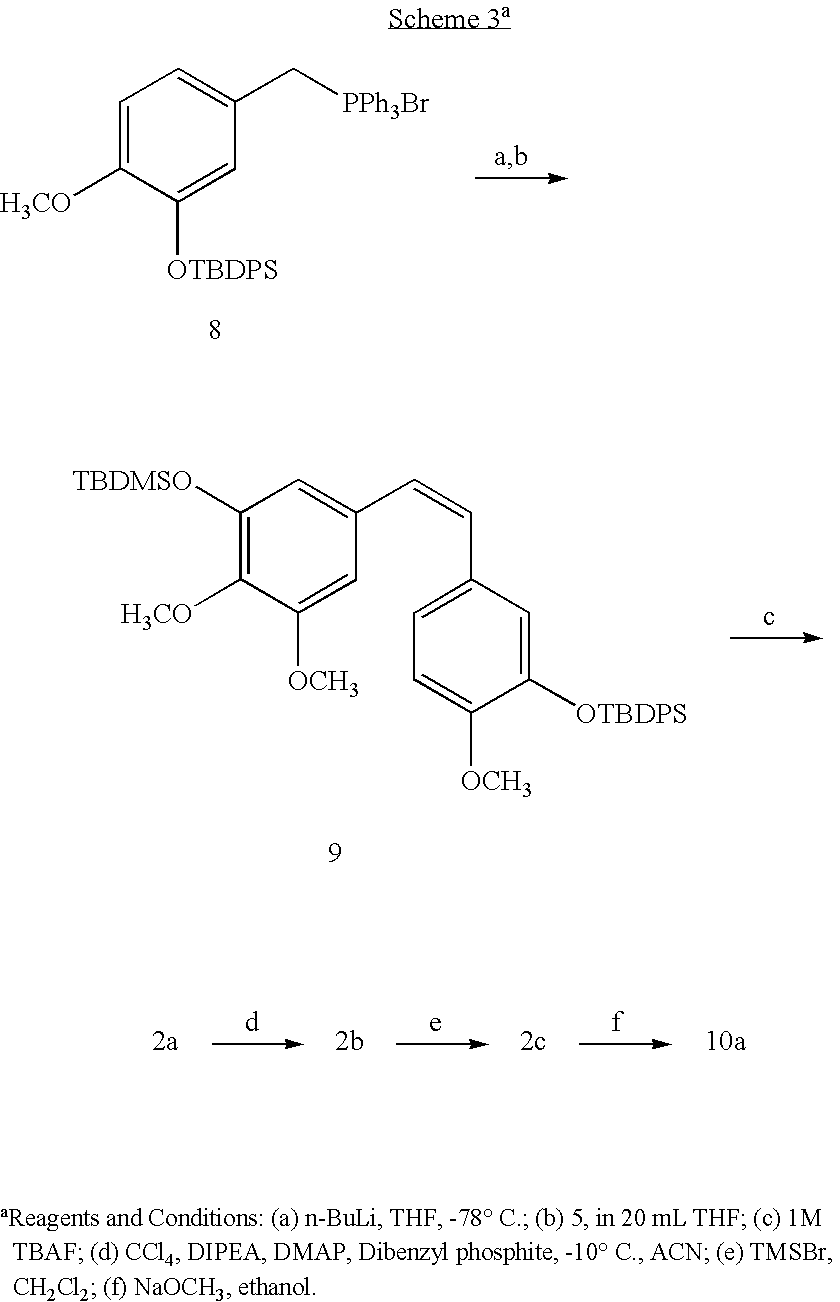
C1=C([H3CO])C([OTBDPS])=CC(C[PPh3Br])=C1.C1([TBDMSO])=C([H3CO])C([OCH3])=CC(C=CC2=CC=C([OCH3])C([OTBDPS])=C2)=C1
